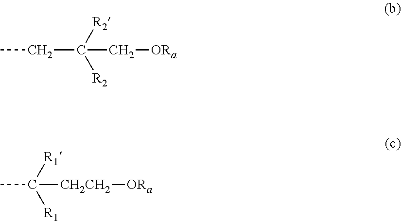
C(C(C[ORa])([R2])[R2])C.C([CH2CH2][ORa])([R1])([R1])C
